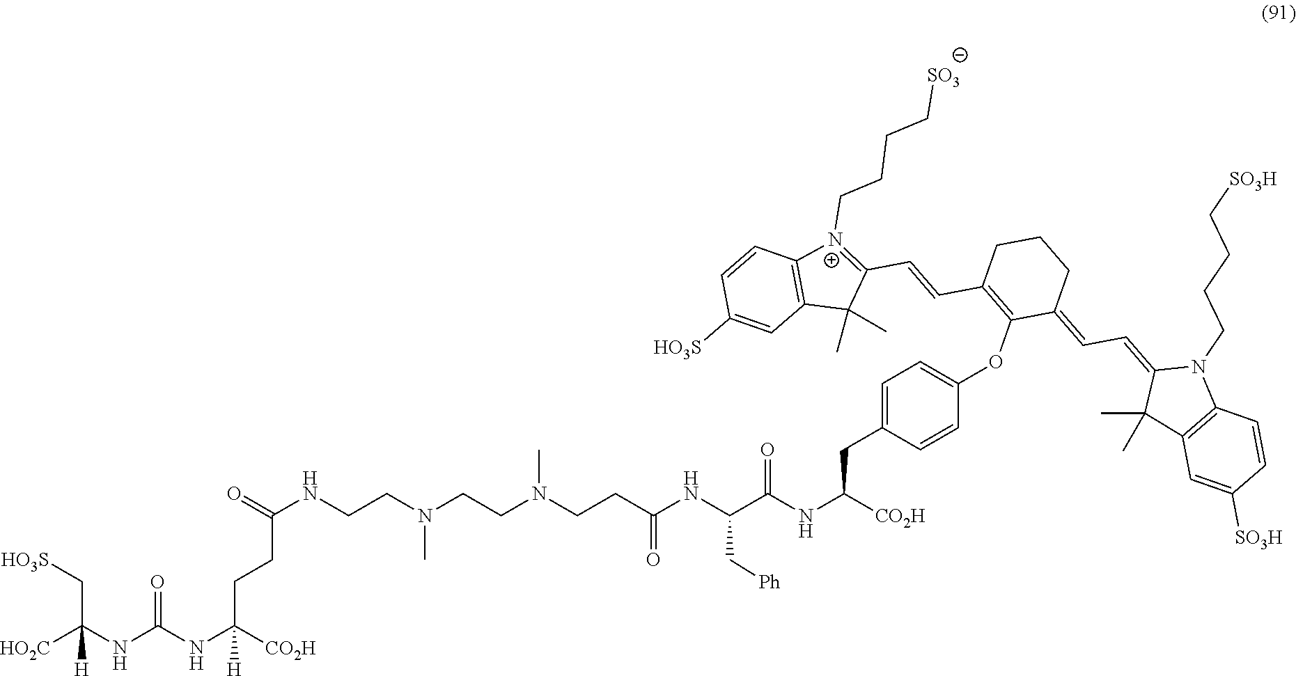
O=C(NCCN(CCN(CCC(NC(C(NC(CC1=CC=C(OC2=C(C=CC3=[N+](CCCC[SO3])C4=C(C3(C)C)C=C([HO3S])C=C4)CCCC2=CC=C2C(C)(C)C3=C(N2CCCC[SO3H])C=CC([SO3H])=C3)C=C1)[CO2H])=O)C[Ph])=O)C)C)CCC(NC(NC([HO2C])(C[HO3S])[H])=O)([CO2H])[H]
